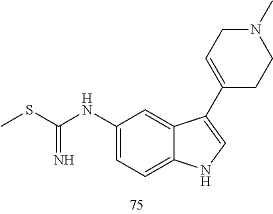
C1(NC(=N)SC)=CC=C2C(=C1)C(C1=CCN(C)CC1)=CN2
